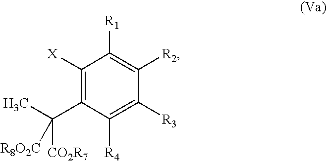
C1([X])=C(C(C)([CO2R7])[R8O2C])C([R4])=C([R3])C([R2])=C1[R1]
